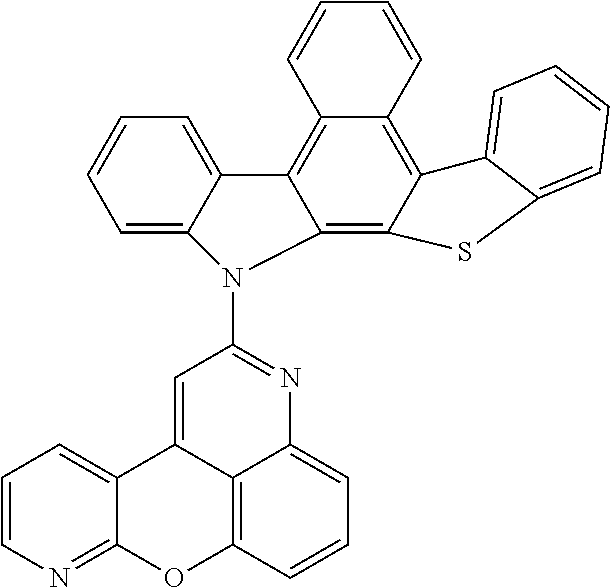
C1=CC=C2C(=C1)C1=C3C(=C4C(=C1N2C1=NC2=CC=CC5=C2C(=C1)C1=CC=CN=C1O5)SC1=CC=CC=C41)C=CC=C3
